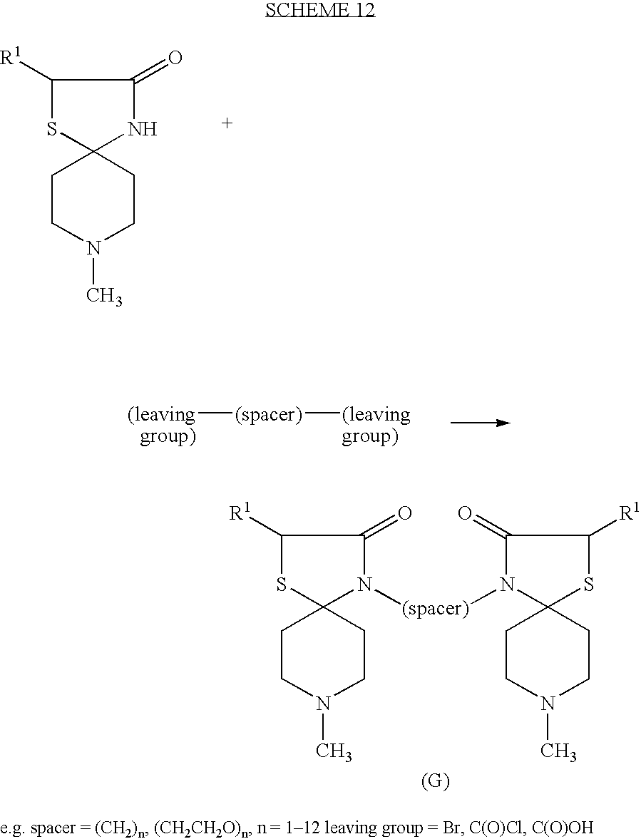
C1CN(C)CCC12SC([R1])C(=O)N2.[(leavinggroup)][(spacer)][(leavinggroup)].C1CN(C)CCC12SC([R1])C(=O)N2[(spacer)]N1C2(CCN(C)CC2)SC([R1])C1=O
